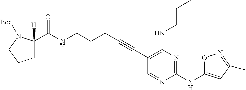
C1(C#CCCCNC(=O)C2([H])CCCN2[Boc])=C(NCCC)N=C(NC2=CC(C)=NO2)N=C1
